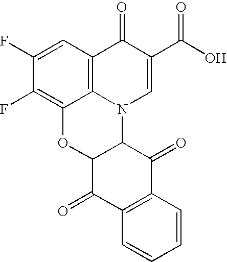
C12=C(F)C(F)=CC3=C1N(C1C(O2)C(=O)C2=C(C1=O)C=CC=C2)C=C(C(=O)O)C3=O
